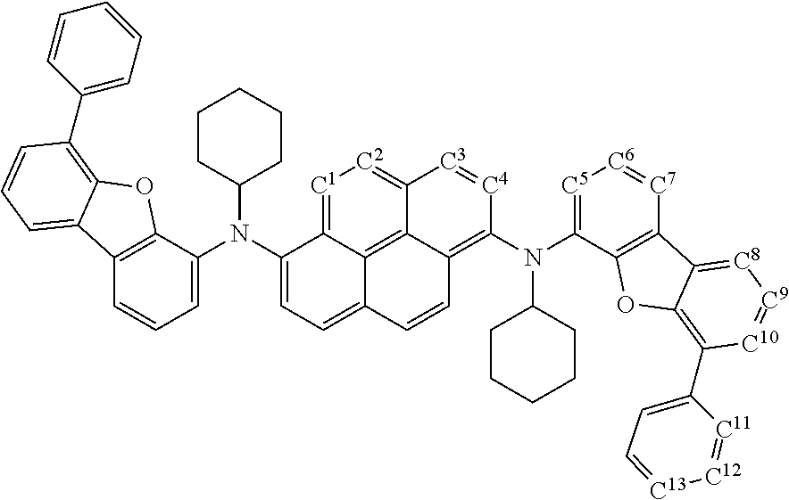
C12=C(C(N(C3=CC=C4C5=C6C(=[C2][C1]=C35)[C3]=[C4]C(N(C3=[C5][C6]=[C7]C5=C3OC3=C(C7=CC=[C13][C12]=[C11]7)[C10]=[C9][C8]=C53)C3CCCCC3)=C6C=C4)C3CCCCC3)=CC=C1)OC1=C(C3=CC=CC=C3)C=CC=C21
